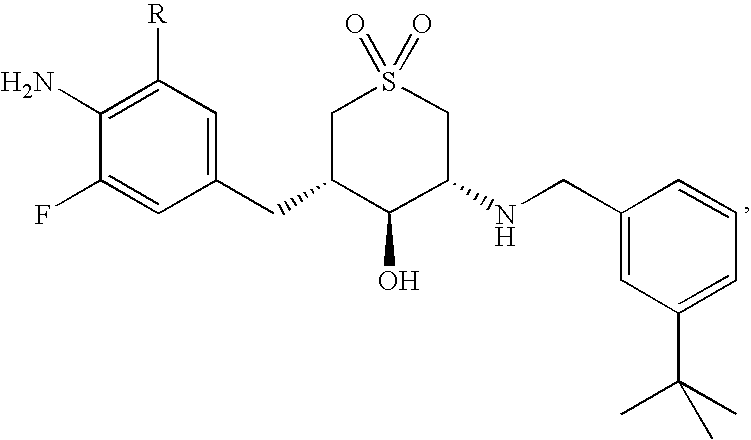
C1(CNC2CS(=O)(=O)CC(CC3=CC([R])=C(N)C(F)=C3)C2O)=CC(C(C)(C)C)=CC=C1
